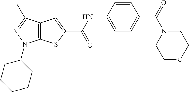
C12=C(C(C)=NN1C1CCCCC1)C=C(C(NC1=CC=C(C(N3CCOCC3)=O)C=C1)=O)S2
